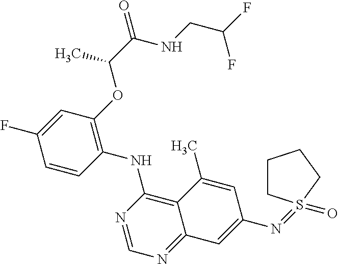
C1=CC(NC2=C3C(=NC=N2)C=C(N=S2(=O)CCCC2)C=C3C)=C(OC(C(=O)NCC(F)F)C)C=C1F
